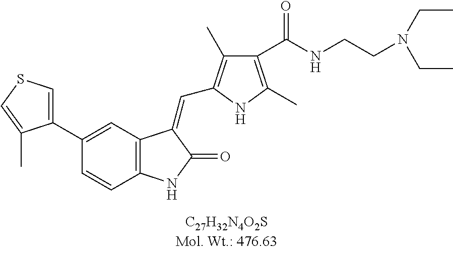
C1(C2=CC3=C(C=C2)NC(=O)C3=CC2=C(C)C(C(NCCN(CC)CC)=O)=C(C)N2)=CSC=C1C
